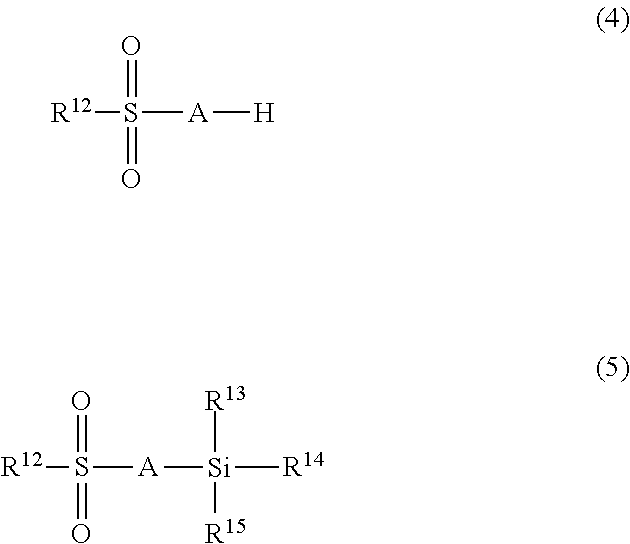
[R12]S([A][H])(=O)=O.[R12]S([A][Si]([R13])([R15])[R14])(=O)=O
